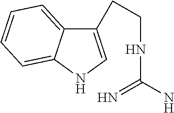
N(C(N)=N)CCC1=CNC2=CC=CC=C12
